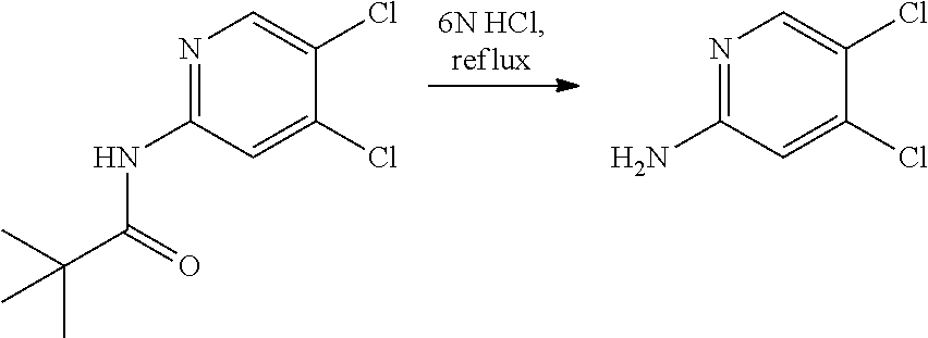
N1=C(NC(C(C)(C)C)=O)C=C(Cl)C(Cl)=C1.N1=C(N)C=C(Cl)C(Cl)=C1
